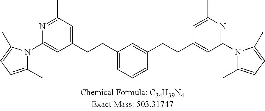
C1(CCC2=CC=CC(CCC3=CC(N4C(C)=CC=C4C)=NC(C)=C3)=C2)=CC(C)=NC(N2C(C)=CC=C2C)=C1
